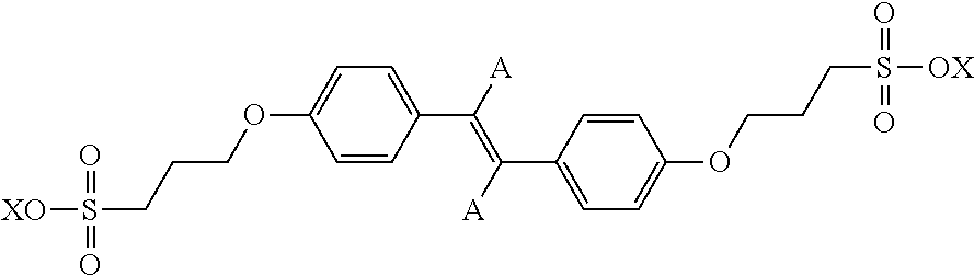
C1=CC(C(=C(C2=CC=C(OCCCS([OX])(=O)=O)C=C2)[A])[A])=CC=C1OCCCS([XO])(=O)=O
